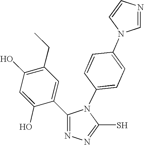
C1(O)=C(CC)C=C(C2=NN=C(S)N2C2=CC=C(N3C=NC=C3)C=C2)C(O)=C1
